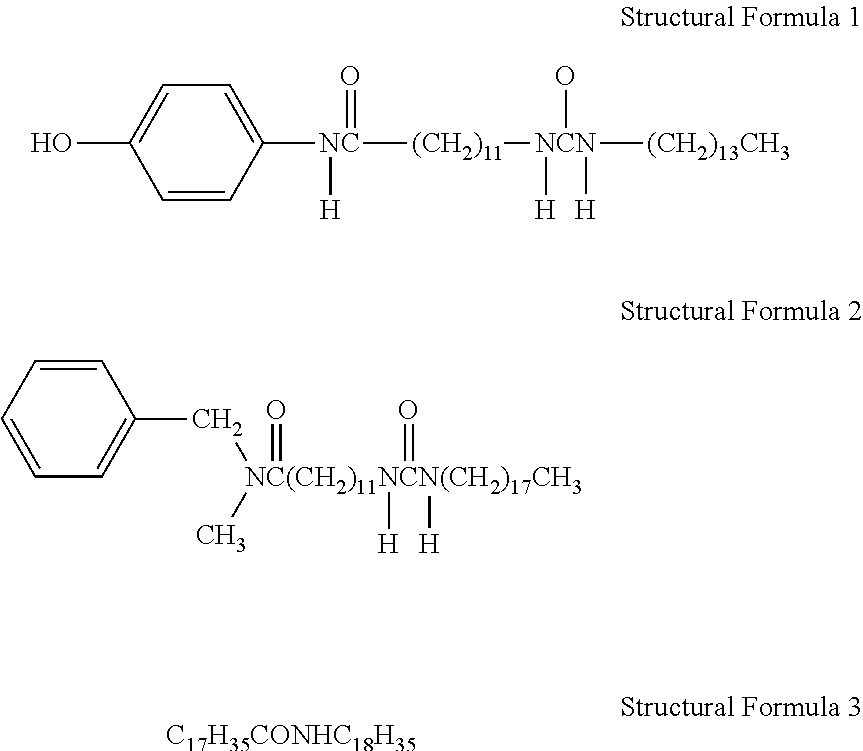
C1([NC]([(CH2)11][NCN](O)([H])([H])[(CH2)13CH3])(=O)[H])=CC=C(O)C=C1.C1=CC=C(C[NC(CH2)11NCN(CH2)17CH3](C)(=O)(=O)([H])[H])C=C1.[C17H35CONHC18H35]
